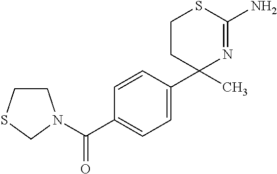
C1CSCN1C(C1=CC=C(C2(C)N=C(N)SCC2)C=C1)=O
